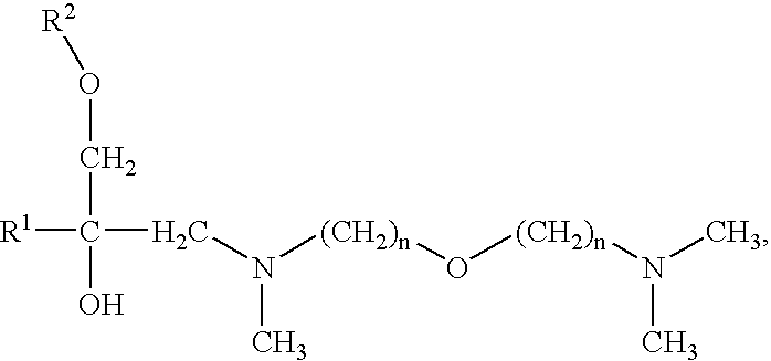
[R2]OCC(O)([R1])CN([(CH2)n]O[(CH2)n]N(C)C)C
